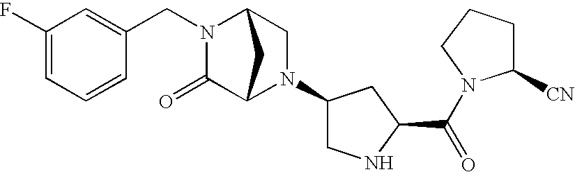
C1(F)=CC=CC(CN2C(=O)C3N(C4CNC(C(N5C([CN])CCC5)=O)C4)CC2C3)=C1
